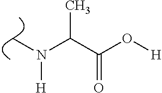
C(C(O[H])=O)(N(C)[H])C
